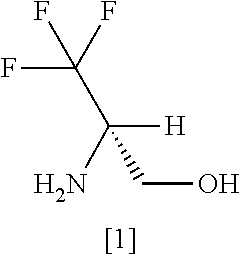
C(CO)(N)(C(F)(F)F)[H]
